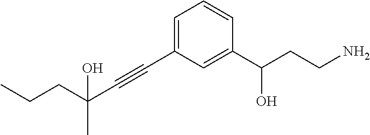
C1(C(CCN)O)=CC(C#CC(CCC)(C)O)=CC=C1
